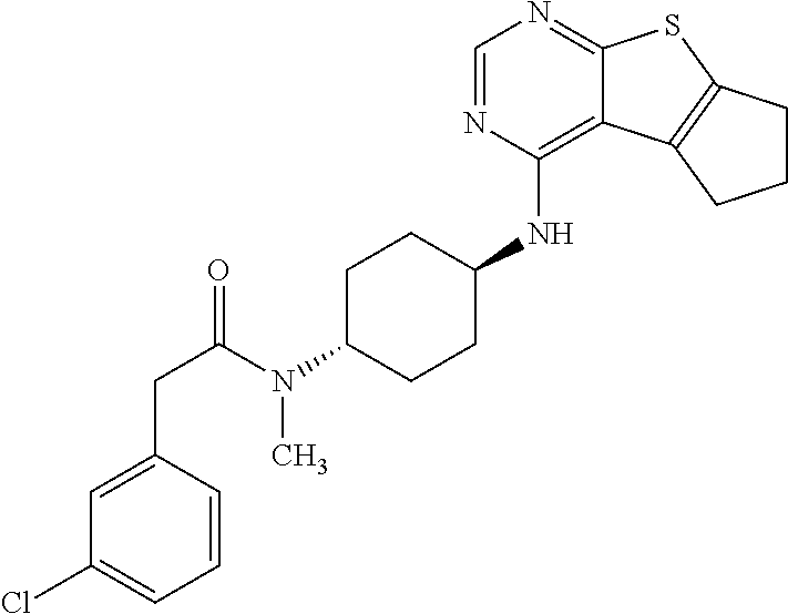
C1=NC(NC2CCC(N(C(CC3=CC(Cl)=CC=C3)=O)C)CC2)=C2C(=N1)SC1=C2CCC1
